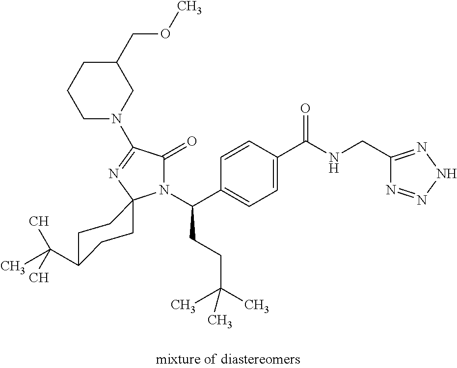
C1C(C(C)(C)C)CCC2(C1)N(C(C1=CC=C(C(NCC3=NNN=N3)=O)C=C1)CCC(C)(C)C)C(=O)C(N1CC(COC)CCC1)=N2
